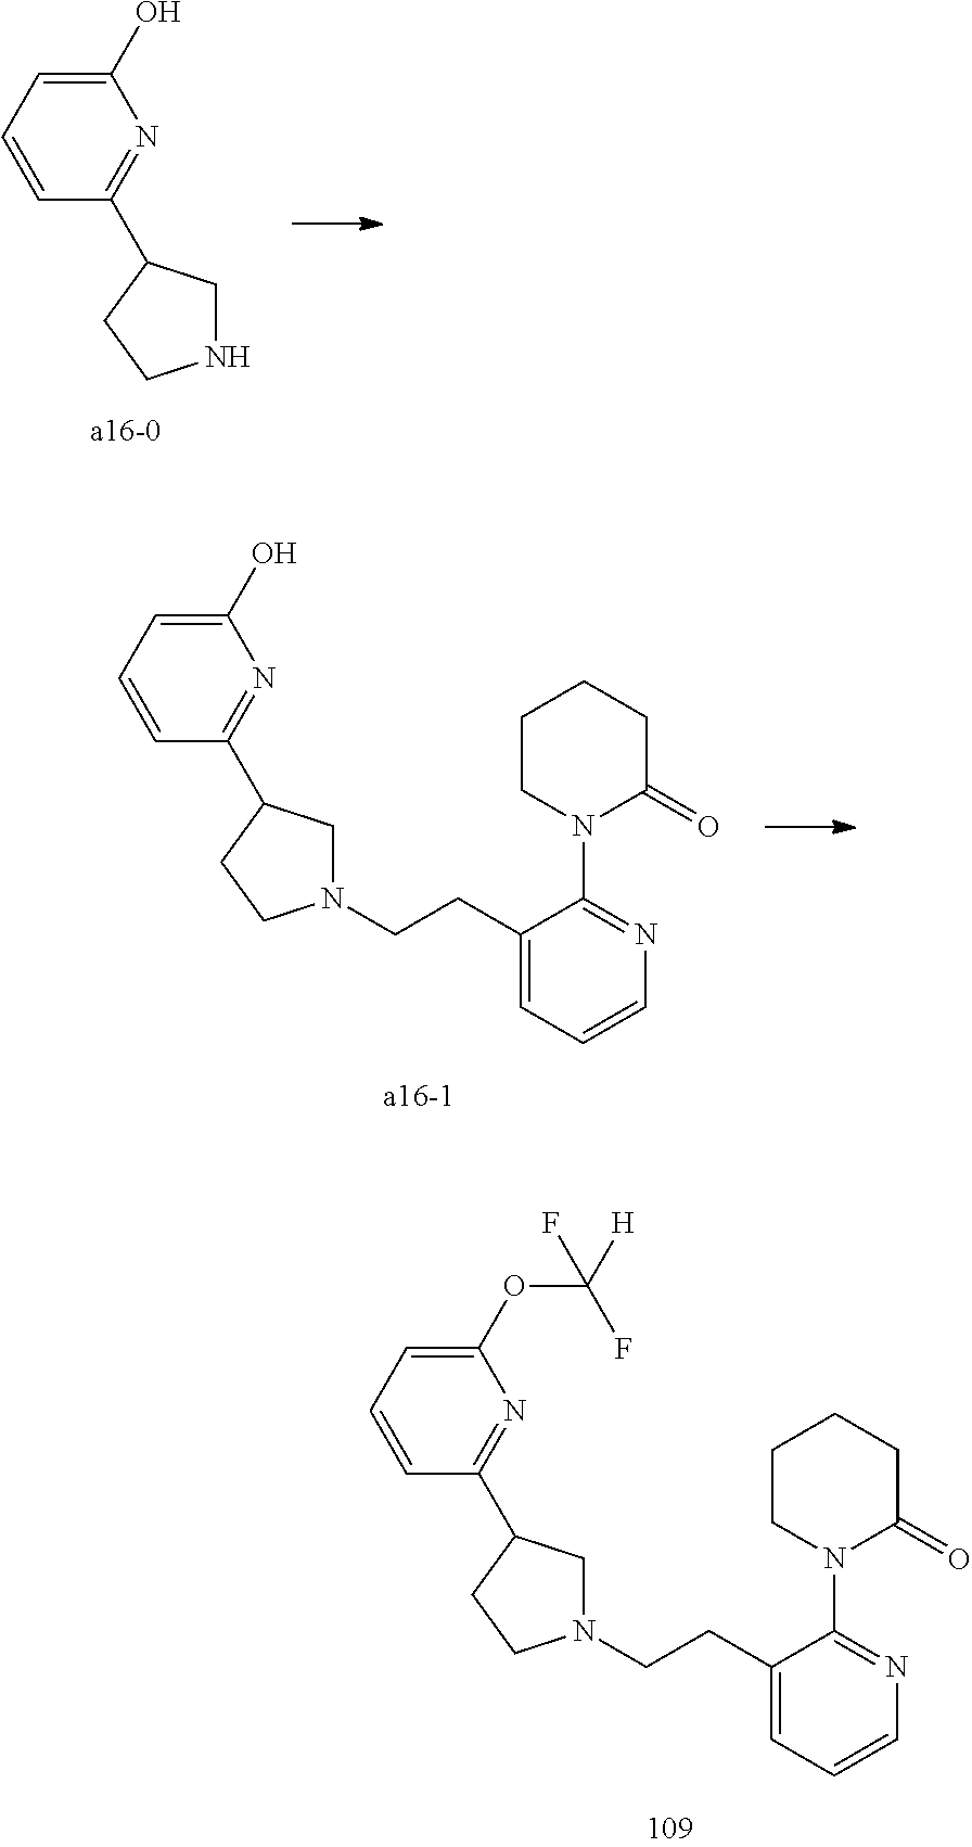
C1(N2C(=O)CCCC2)=NC=CC=C1CCN1CC(C2=NC(OC([H])(F)F)=CC=C2)CC1.N1CC(C2=NC(O)=CC=C2)CC1.C1(N2C(=O)CCCC2)=NC=CC=C1CCN1CC(C2=NC(O)=CC=C2)CC1
